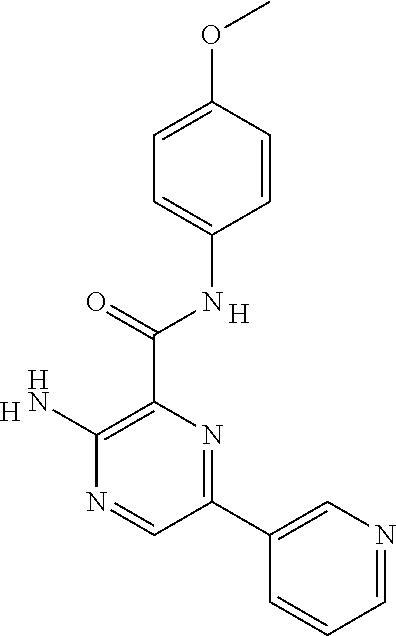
C1=CC(OC)=CC=C1NC(C1=C(N)N=CC(C2=CN=CC=C2)=N1)=O.[H].[H]
